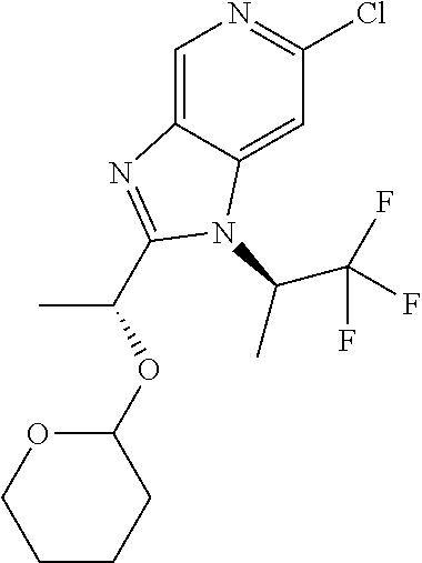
C1(OC(C)C2=NC3=CN=C(Cl)C=C3N2C(C)C(F)(F)F)OCCCC1
